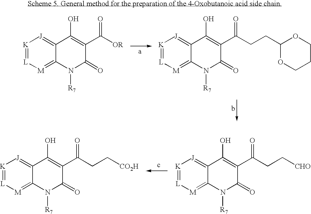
C12=[J][K]=[L][M]=C1N([R7])C(=O)C(C([OR])=O)=C2O.C12=[J][K]=[L][M]=C1N([R7])C(=O)C(C(CCC1OCCCO1)=O)=C2O.C12=[J][K]=[L][M]=C1N([R7])C(=O)C(C(CC[CHO])=O)=C2O.C12=[J][K]=[L][M]=C1N([R7])C(=O)C(C(CC[CO2H])=O)=C2O
